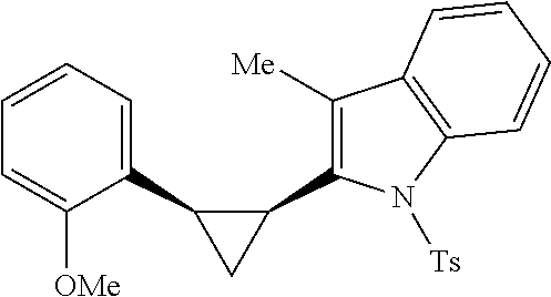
C1(C2CC2C2=C([Me])C3=C(N2[Ts])C=CC=C3)=CC=CC=C1[OMe]
